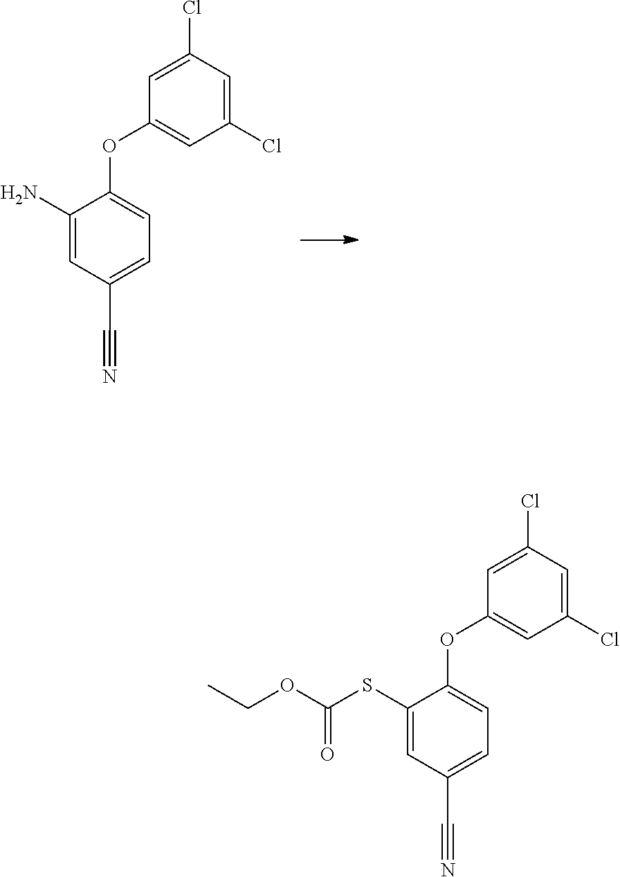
C1(Cl)=CC(Cl)=CC(OC2=CC=C(C#N)C=C2N)=C1.C1(Cl)=CC(Cl)=CC(OC2=CC=C(C#N)C=C2SC(OCC)=O)=C1
